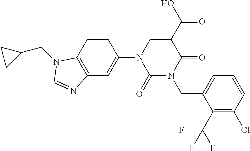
C1(=O)N(CC2=CC=CC(Cl)=C2C(F)(F)F)C(=O)C(C(O)=O)=CN1C1=CC2=C(C=C1)N(CC1CC1)C=N2
